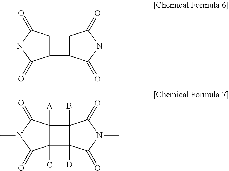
C12C(C(=O)N(C)C1=O)C1C2C(=O)N(C)C1=O.C12(C)C([A])(C(=O)N(C)C1=O)C1(B)C2([D])C(=O)N(C)C1=O
